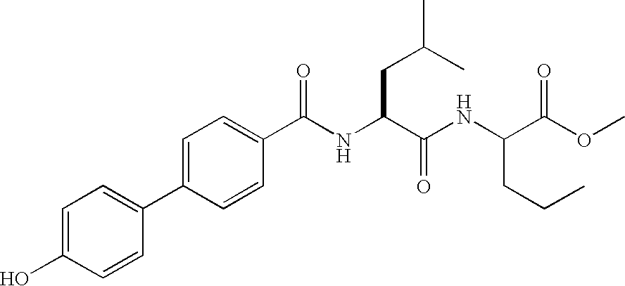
C1=C(O)C=CC(C2=CC=C(C(=O)NC(C(NC(C(OC)=O)CCC)=O)CC(C)C)C=C2)=C1
